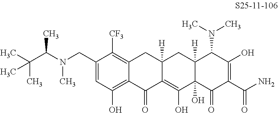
C1=C(CN(C)C(C(C)(C)C)C)C([CF3])=C2C(=C1O)C(=O)C1=C(O)C3(O)C([H])(CC1([H])C2)C(N(C)C)C(O)=C(C(N)=O)C3=O
